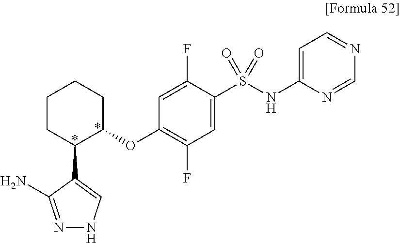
N1=C(N)C(C2C(OC3=C(F)C=C(S(NC4=CC=NC=N4)(=O)=O)C(F)=C3)CCCC2)=CN1
